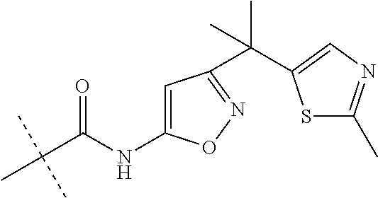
C(C(NC1=CC(C(C)(C)C2=CN=C(C)S2)=NO1)=O)(C)(C)C
